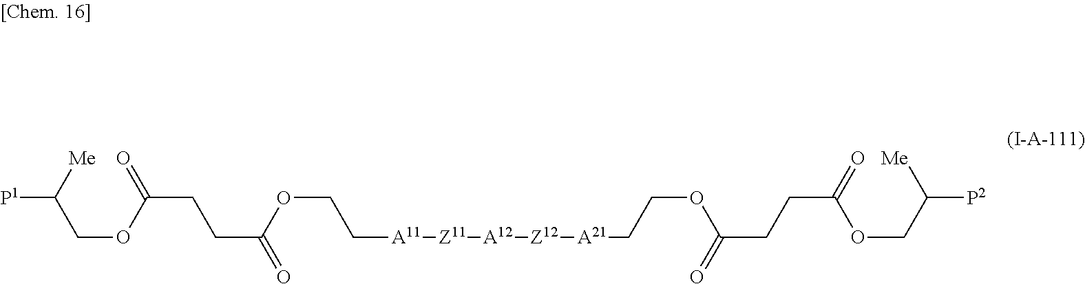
C([P1])(COC(CCC(=O)OCC[A11][Z11][A12][Z12][A21]CCOC(=O)CCC(OCC([Me])[P2])=O)=O)[Me]
